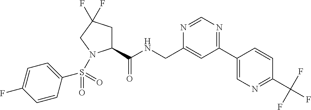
C1(C(NCC2=CC(C3=CN=C(C(F)(F)F)C=C3)=NC=N2)=O)CC(F)(F)CN1S(C1=CC=C(F)C=C1)(=O)=O
